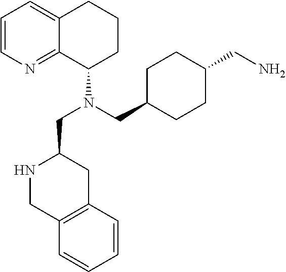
C12=NC=CC=C1CCCC2N(CC1CCC(CN)CC1)CC1NCC2=C(C1)C=CC=C2
